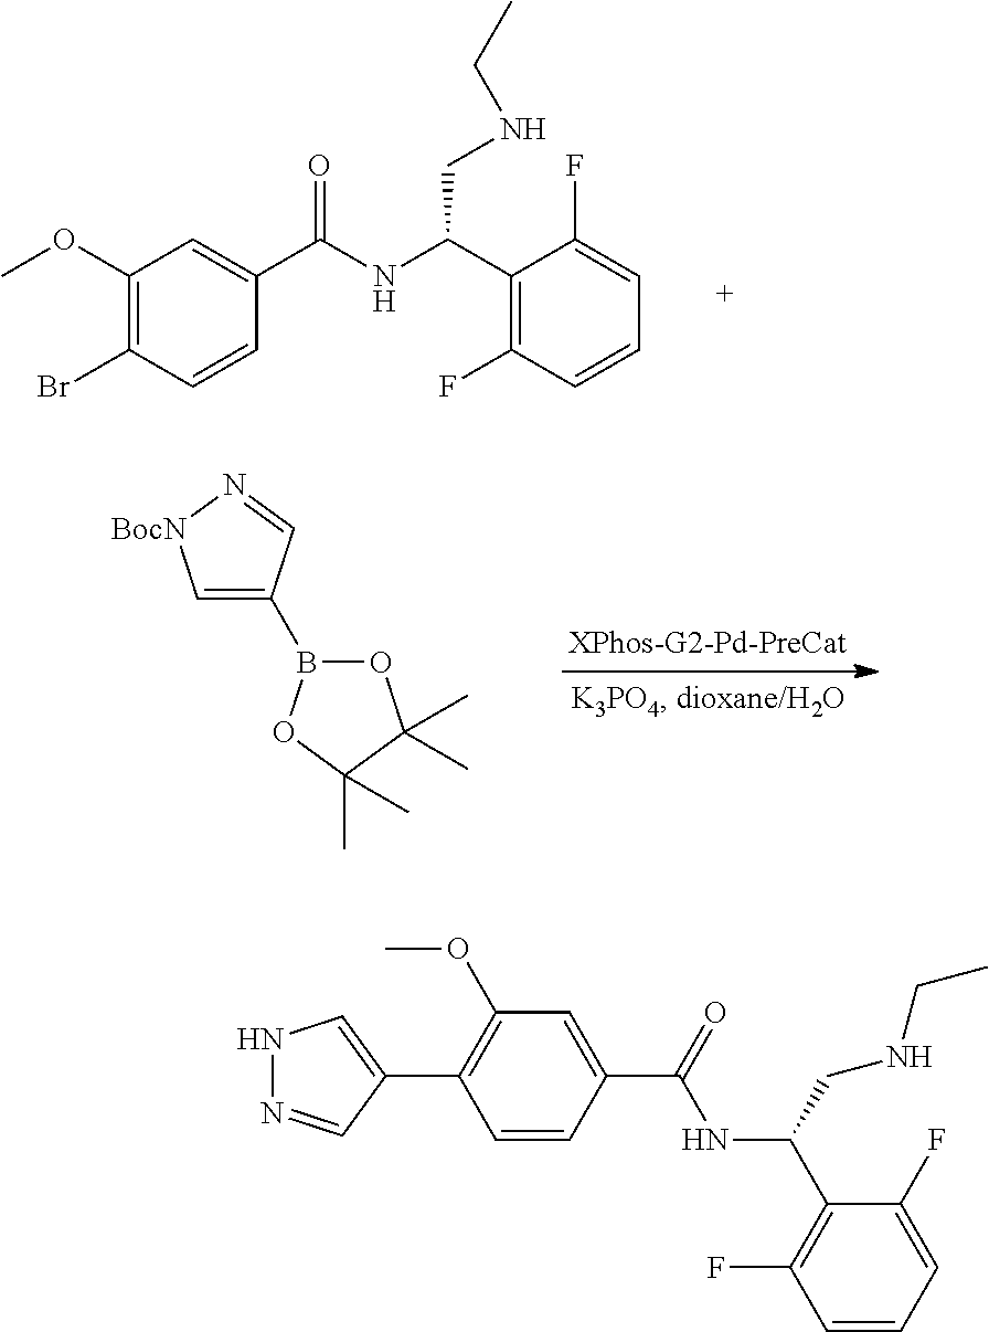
C1(OC)=C(Br)C=CC(C(NC(C2=C(F)C=CC=C2F)CNCC)=O)=C1.C1=C(B2OC(C)(C)C(C)(C)O2)C=N[BocN]1.N1N=CC(C2=C(OC)C=C(C(NC(CNCC)C3=C(F)C=CC=C3F)=O)C=C2)=C1
